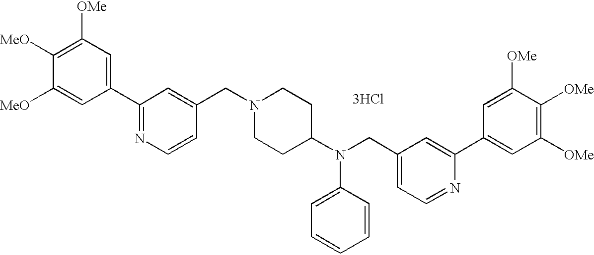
C1(C2=NC=CC(CN3CCC(N(CC4=CC=NC(C5=CC([OMe])=C([OMe])C([OMe])=C5)=C4)C4=CC=CC=C4)CC3)=C2)=CC([OMe])=C([MeO])C([MeO])=C1.[3HCl]
